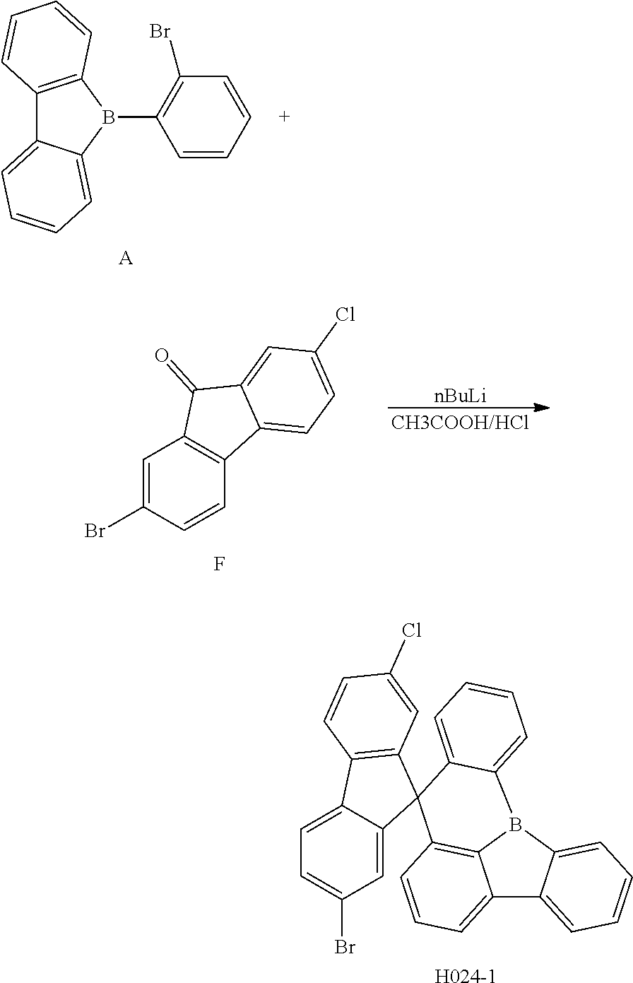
C1=C2C(=CC=C1Br)C1=C(C23C2=C4C(=CC=C2)C2=CC=CC=C2B4C2=CC=CC=C32)C=C(Cl)C=C1.[H024-1].C12=C(B(C3=C(Br)C=CC=C3)C3=CC=CC=C13)C=CC=C2.[A].C1=C(Br)C=CC2=C1C(=O)C1=CC(Cl)=CC=C21.F.[nBuLi]
